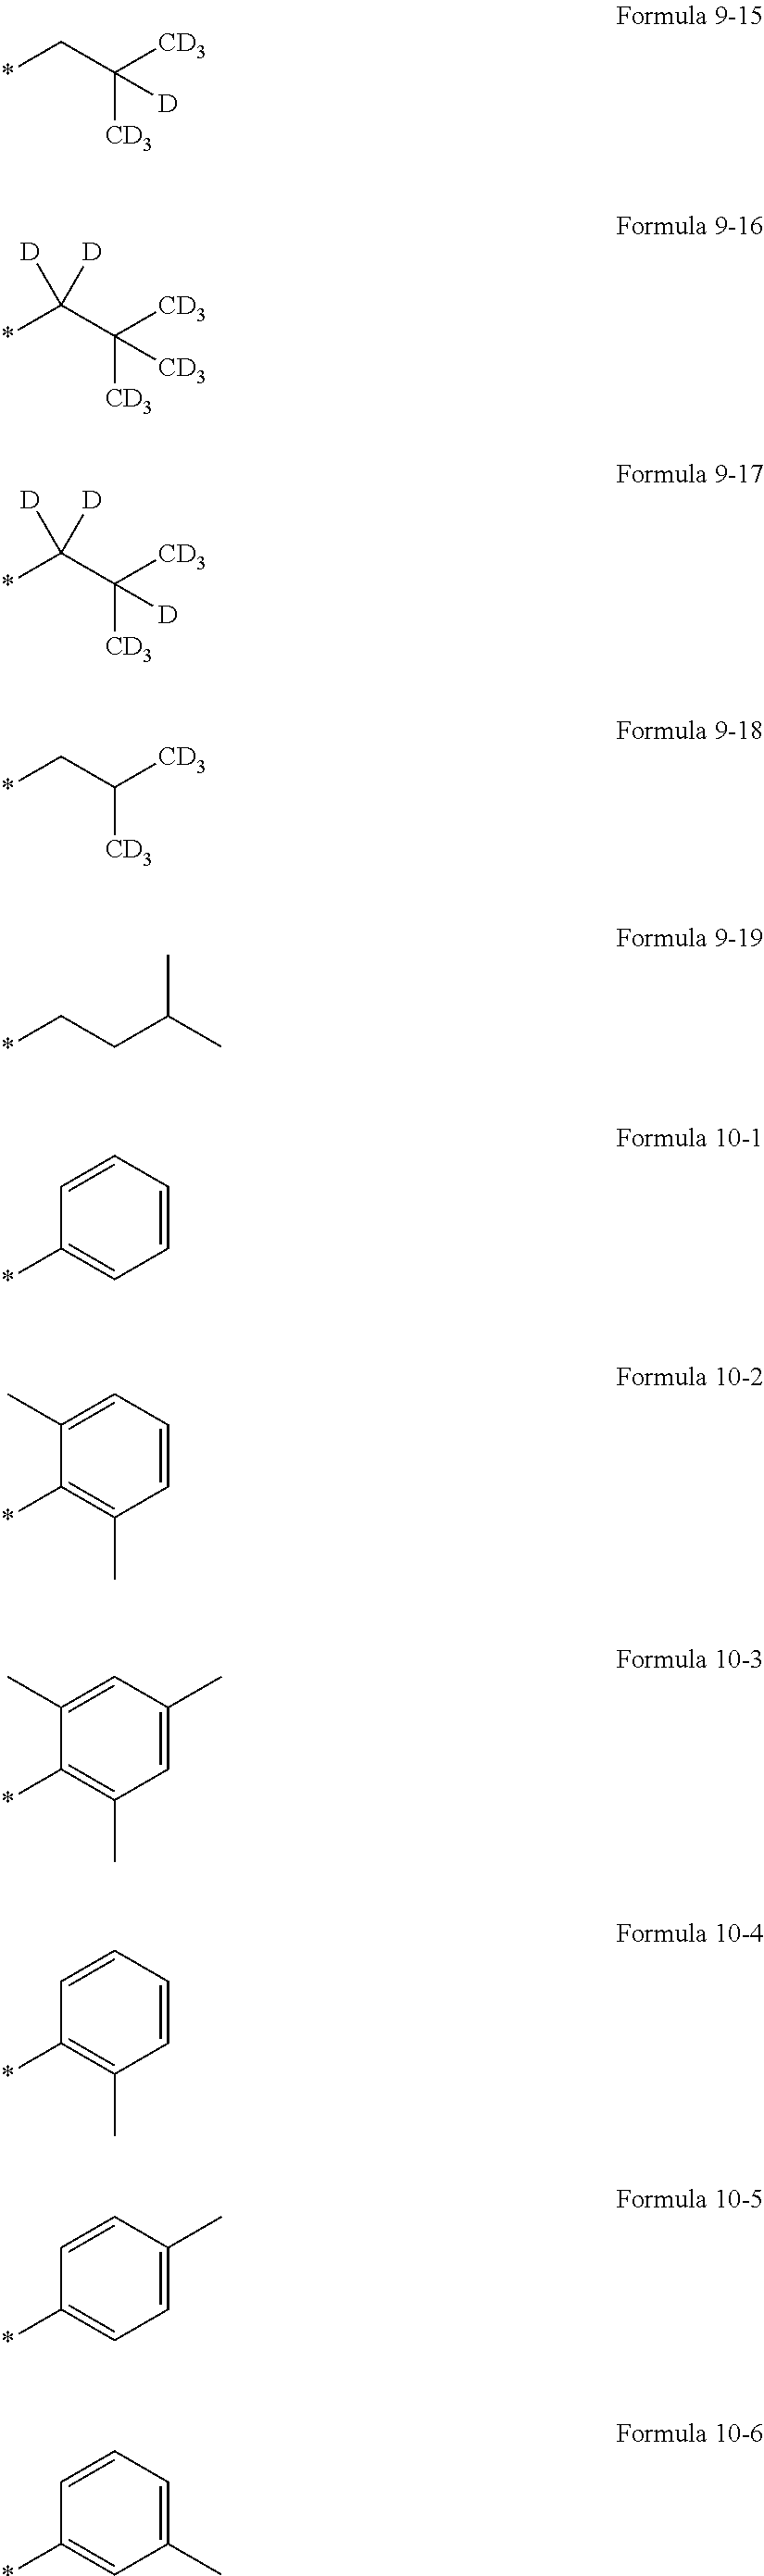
*CC([CD3])([CD3])[D].*C(C([CD3])([CD3])[CD3])([D])[D].*C(C([CD3])([CD3])[D])([D])[D].*CC([CD3])[CD3].*CCC(C)C.C1=CC=CC=C1*.C1(C)=CC=CC(C)=C1*.C1(C)=CC(C)=CC(C)=C1*.C1=CC=CC(C)=C1*.C1=CC(C)=CC=C1*.C1=CC=C(C)C=C1*
